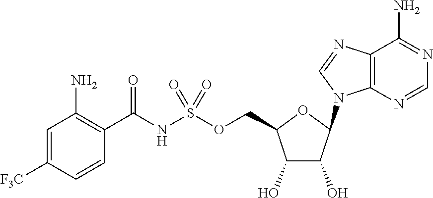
C1(O)C(O)C(N2C3=C(C(N)=NC=N3)N=C2)OC1COS(NC(C1=C(N)C=C([F3C])C=C1)=O)(=O)=O
